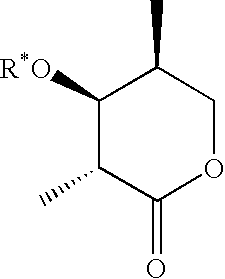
C1([R*O])C(C)C(=O)OCC1C
